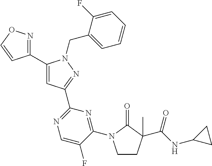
C1(C2=NOC=C2)=CC(C2=NC=C(F)C(N3CCC(C)(C(NC4CC4)=O)C3=O)=N2)=NN1CC1=CC=CC=C1F
